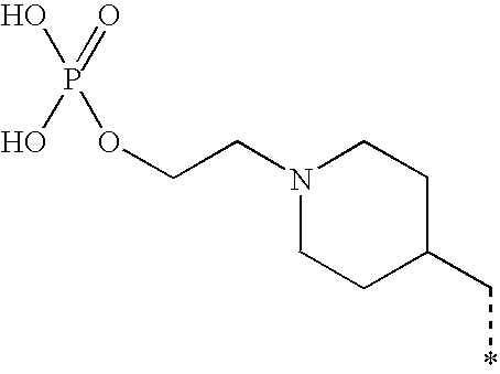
OP(=O)(O)OCCN1CCC(C*)CC1
